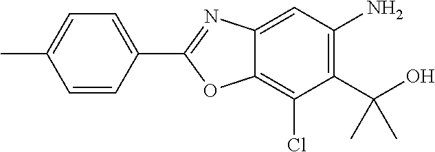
C12=CC(N)=C(C(O)(C)C)C(Cl)=C1OC(C1=CC=C(C)C=C1)=N2
